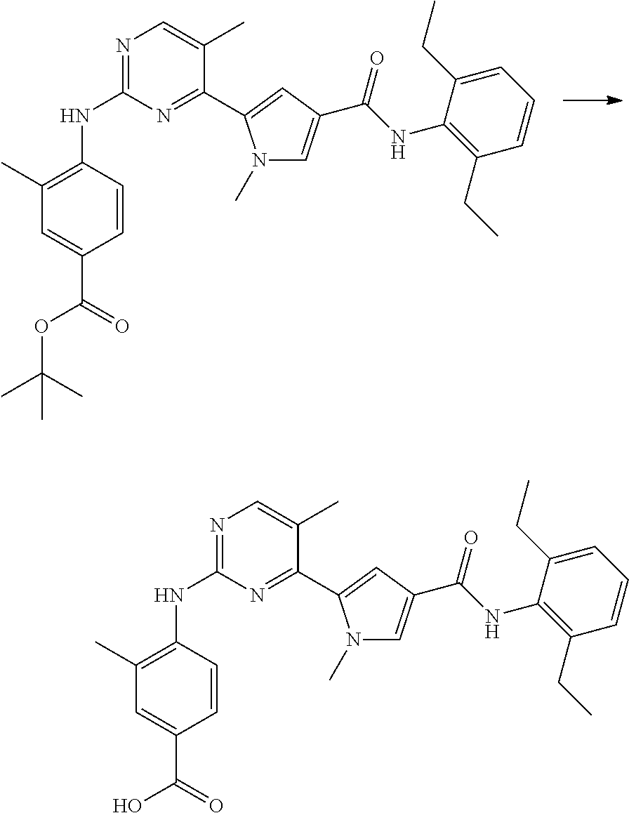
N1=C(NC2=C(C)C=C(C(=O)OC(C)(C)C)C=C2)N=C(C2=CC(C(NC3=C(CC)C=CC=C3CC)=O)=CN2C)C(C)=C1.N1=C(NC2=C(C)C=C(C(=O)O)C=C2)N=C(C2=CC(C(NC3=C(CC)C=CC=C3CC)=O)=CN2C)C(C)=C1
